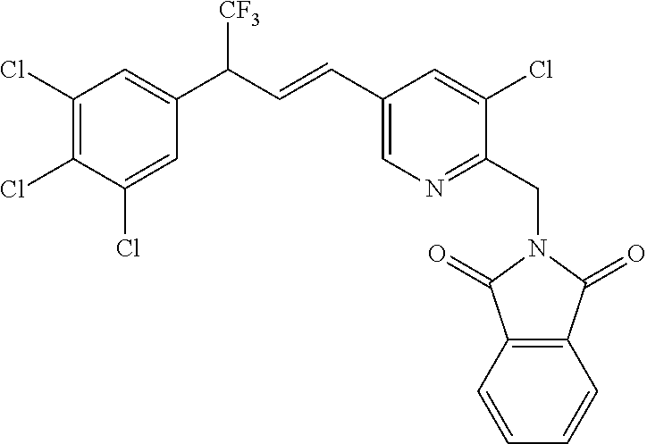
C1(C=CC(C2=CC(Cl)=C(Cl)C(Cl)=C2)[CF3])=CN=C(CN2C(=O)C3=C(C=CC=C3)C2=O)C(Cl)=C1
